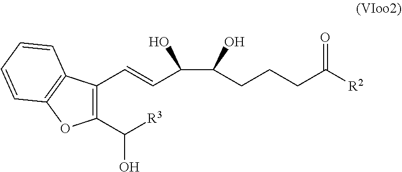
C1(C([R3])O)=C(C=CC(C(CCCC([R2])=O)O)O)C2=C(O1)C=CC=C2
